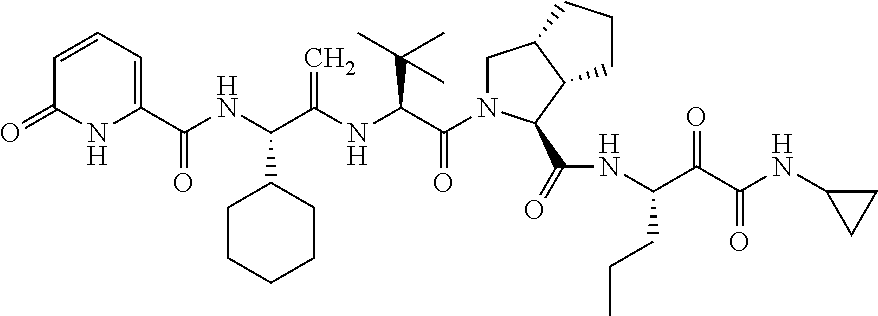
C(NC(C(NC(C(=O)N1CC2C(C1C(=O)NC(C(C(NC1CC1)=O)=O)CCC)CCC2)C(C)(C)C)=C)C1CCCCC1)(C1=CC=CC(=O)N1)=O
